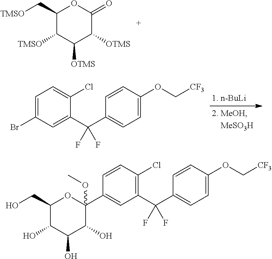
C1=C(Br)C=C(C(C2=CC=C(OC[CF3])C=C2)(F)F)C(Cl)=C1.C1(C[TMSO])C([TMSO])C([OTMS])C([OTMS])C(=O)O1.C1(CO)C(O)C(O)C(O)C(C2=CC(C(C3=CC=C(OC[CF3])C=C3)(F)F)=C(Cl)C=C2)(OC)O1
